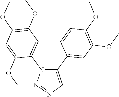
C1(C2=CC(OC)=C(OC)C=C2)=CN=NN1C1=CC(OC)=C(OC)C=C1OC
